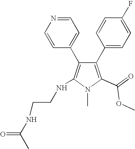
C1(C2=CC=C(F)C=C2)=C(C(OC)=O)N(C)C(NCCNC(C)=O)=C1C1=CC=NC=C1
